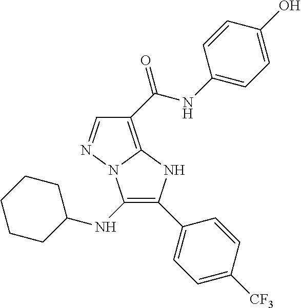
C1=NN2C(=C1C(NC1=CC=C(O)C=C1)=O)NC(C1=CC=C([CF3])C=C1)=C2NC1CCCCC1
